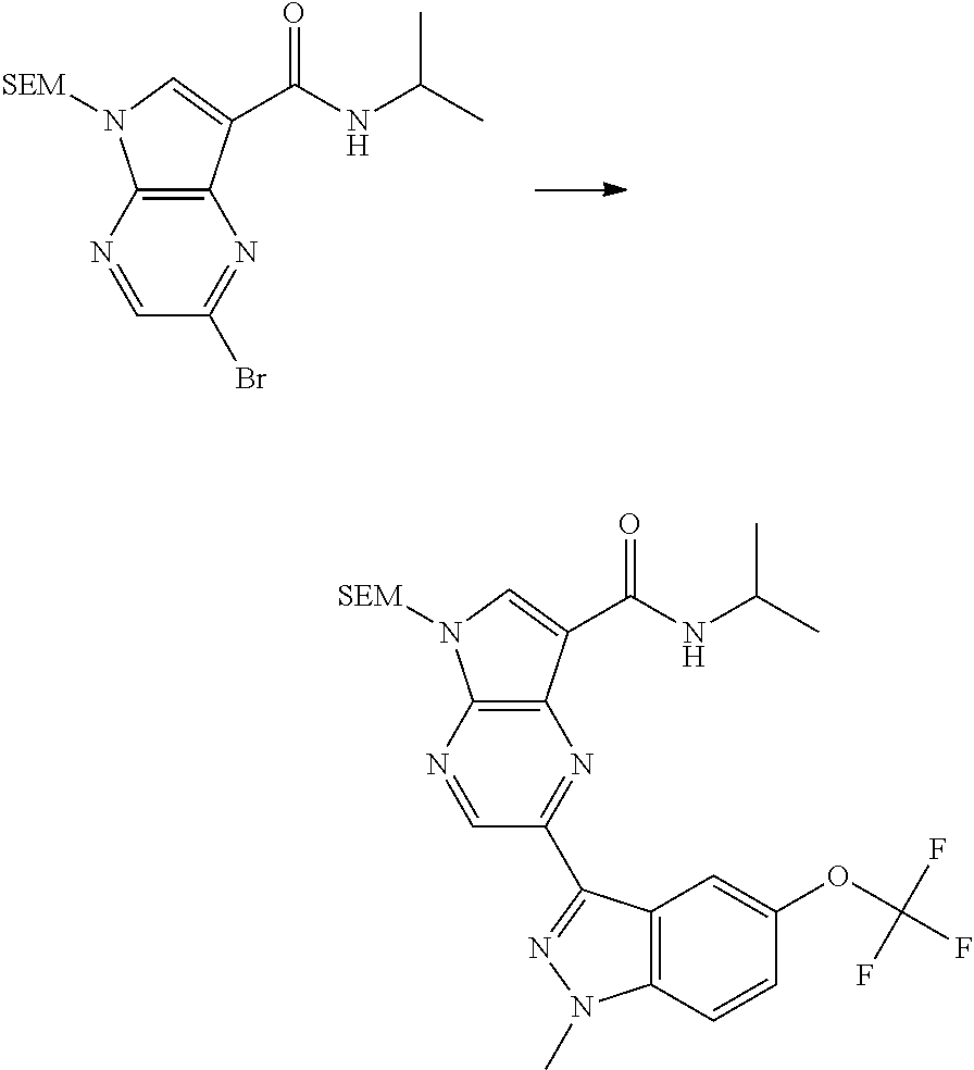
N1=CC(Br)=NC2=C1N([SEM])C=C2C(NC(C)C)=O.N1=CC(C2=NN(C)C3=C2C=C(OC(F)(F)F)C=C3)=NC2=C1N([SEM])C=C2C(NC(C)C)=O
